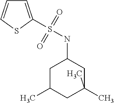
C1C(C)CC(C)(C)CC1NS(=O)(=O)C1=CC=CS1
